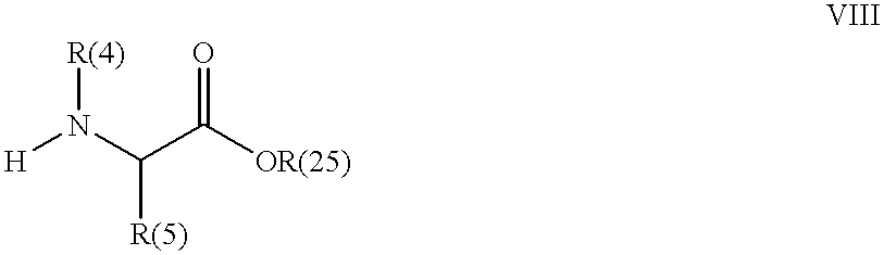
[H]N(C(C([OR(25)])=O)[R(5)])[R(4)]
